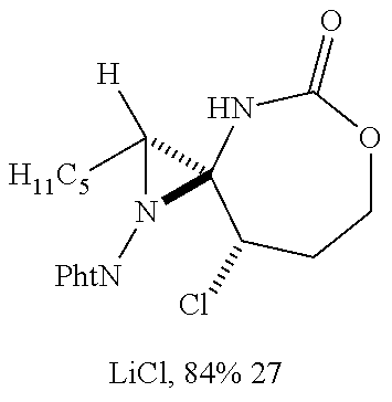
C1OC(=O)NC2(C(Cl)C1)C([H])([H11C5])N2[PhtN]
